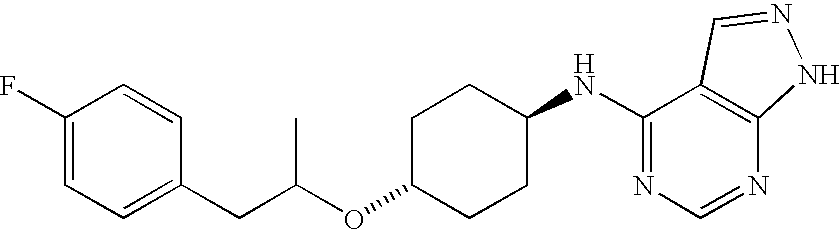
C1(F)=CC=C(CC(OC2CCC(NC3=NC=NC4=C3C=NN4)CC2)C)C=C1
